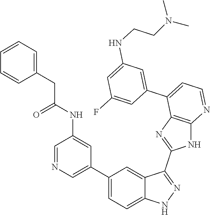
C1=NC=C(C2=CC=C3C(=C2)C(C2=NC4=C(N2)N=CC=C4C2=CC(NCCN(C)C)=CC(F)=C2)=NN3)C=C1NC(CC1=CC=CC=C1)=O
